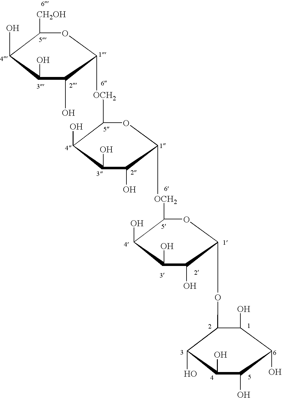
C1([CH2OH])C(O)C(O)C(O)C([OCH2]C2C(O)C(O)C(O)C([OCH2]C3C(O)C(O)C(O)C(OC4C(O)C(O)C(O)C(O)C4O)O3)O2)O1
